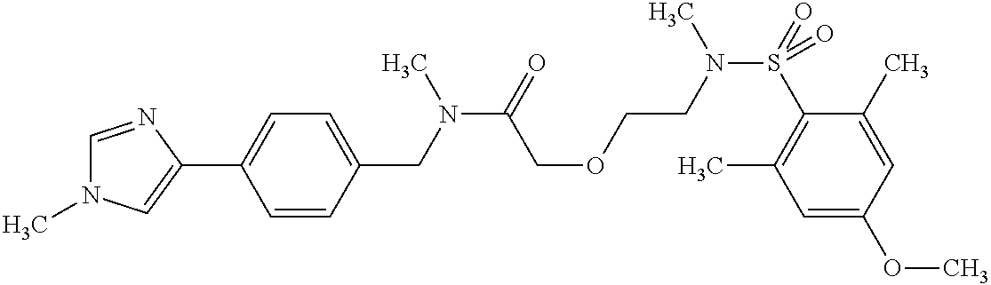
N(C(=O)COCCN(S(=O)(C1=C(C)C=C(OC)C=C1C)=O)C)(CC1=CC=C(C2=CN(C)C=N2)C=C1)C
